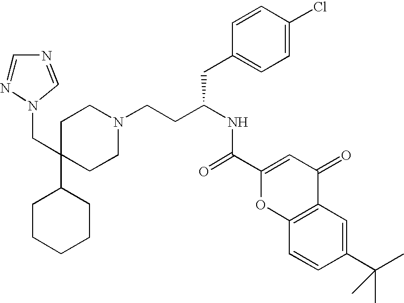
C1CCCCC1C1(CN2N=CN=C2)CCN(CCC(NC(=O)C2=CC(=O)C3=C(O2)C=CC(C(C)(C)C)=C3)CC2=CC=C(Cl)C=C2)CC1
